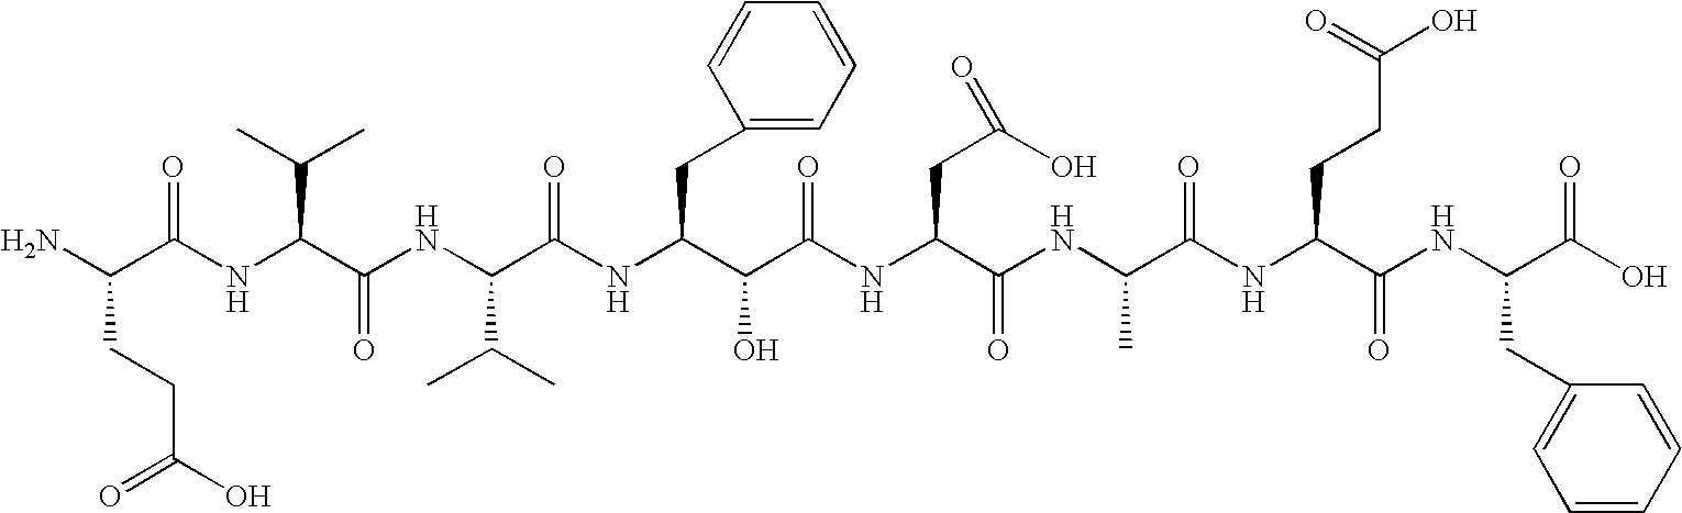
NC(C(NC(C(NC(C(NC(C(C(NC(C(NC(C(NC(C(NC(C(O)=O)CC1=CC=CC=C1)=O)CCC(O)=O)=O)C)=O)CC(O)=O)=O)O)CC1=CC=CC=C1)=O)C(C)C)=O)C(C)C)=O)CCC(O)=O
